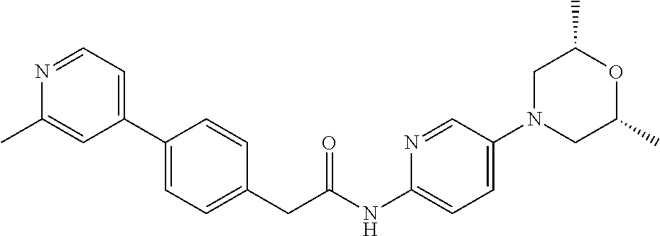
C1(C2=CC=C(CC(NC3=CC=C(N4CC(C)OC(C)C4)C=N3)=O)C=C2)=CC=NC(C)=C1
